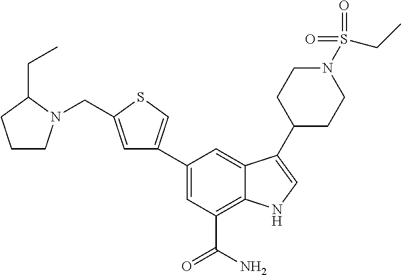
C1=C(C2=CSC(CN3CCCC3CC)=C2)C=C2C(=C1C(N)=O)NC=C2C1CCN(S(CC)(=O)=O)CC1
